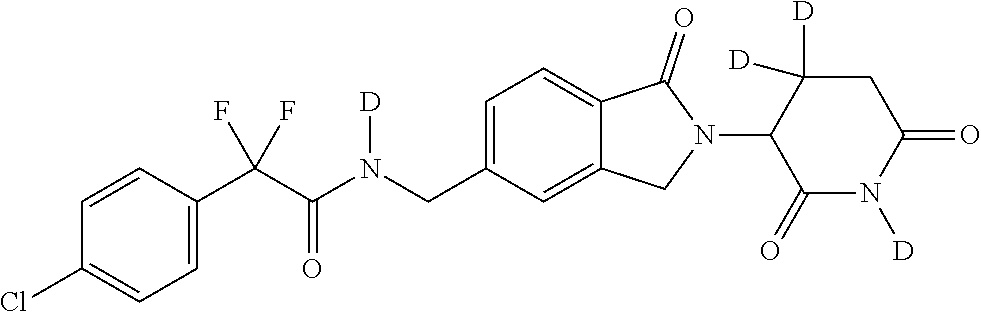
C1=CC(C(C(N(CC2=CC=C3C(=C2)CN(C2C(=O)N([D])C(=O)CC2([D])[D])C3=O)[D])=O)(F)F)=CC=C1Cl
